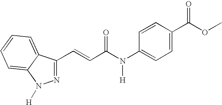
N1=C(C=CC(N(C2=CC=C(C(OC)=O)C=C2)[H])=O)C2=CC=CC=C2N1[H]
